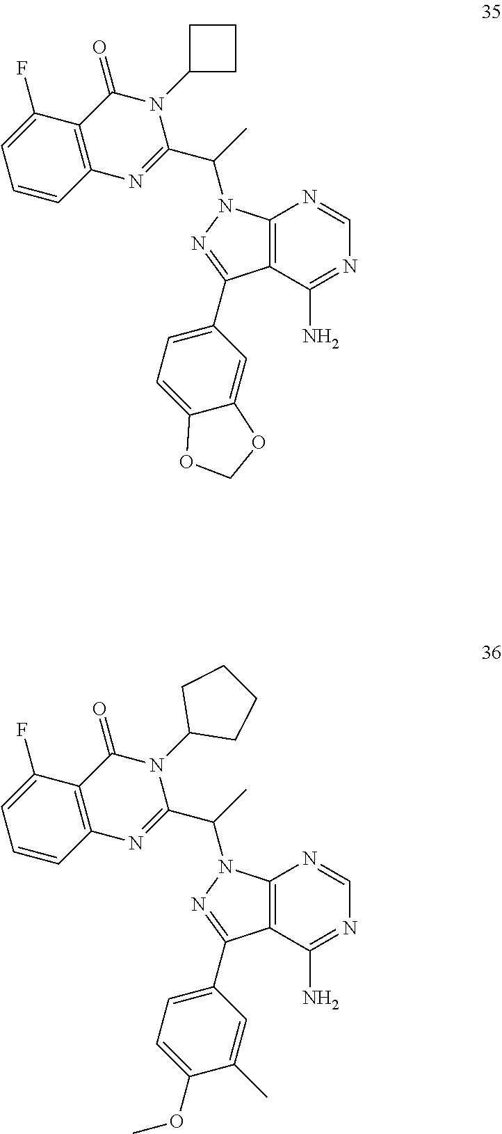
C12=C(C(N)=NC=N1)C(C1=CC=C3C(=C1)OCO3)=NN2C(C)C1=NC2=C(C(=O)N1C1CCC1)C(F)=CC=C2.C12=C(C(N)=NC=N1)C(C1=CC=C(OC)C(C)=C1)=NN2C(C)C1=NC2=C(C(=O)N1C1CCCC1)C(F)=CC=C2
